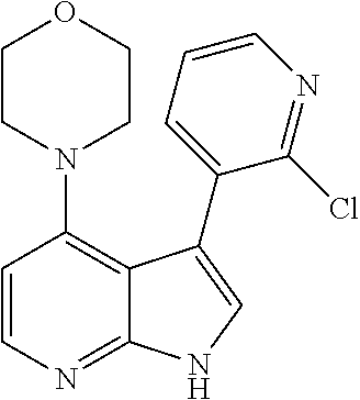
C1=CN=C2C(=C1N1CCOCC1)C(C1=CC=CN=C1Cl)=CN2
